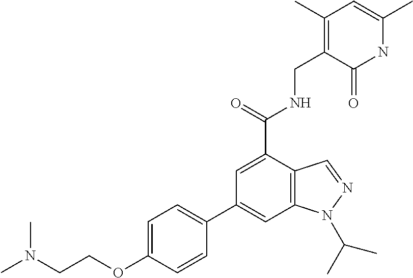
C12=C(C(C(=O)NCC3=C(C)C=C(C)NC3=O)=CC(C3=CC=C(OCCN(C)C)C=C3)=C1)C=NN2C(C)C
